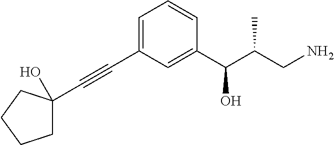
C1C(C#CC2=CC=CC(C(C(CN)C)O)=C2)(O)CCC1
